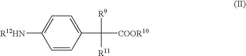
C1=CC(C([R9])([R11])[COOR10])=CC=C1[R12HN]
